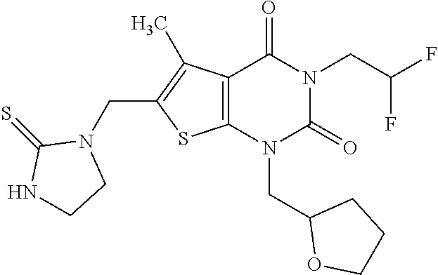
C12=C(N(CC3OCCC3)C(=O)N(CC(F)F)C1=O)SC(CN1C(=S)NCC1)=C2C
